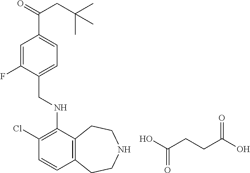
C12=C(C(NCC3=CC=C(C(=O)CC(C)(C)C)C=C3F)=C(Cl)C=C1)CCNCC2.OC(CCC(O)=O)=O
